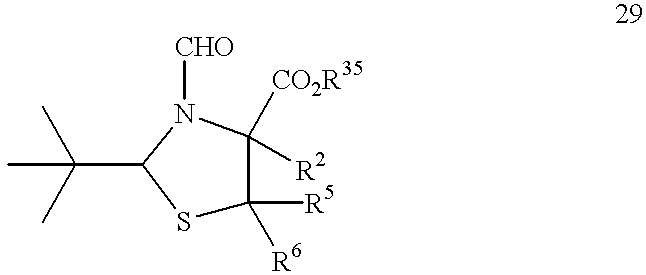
S1C([R6])([R5])C([CO2R35])([R2])N([CHO])C1C(C)(C)C
